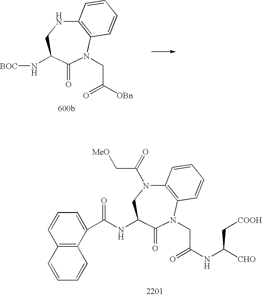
C1(C(NC2CN(C(=O)C[MeO])C3=C(N(CC(=O)NC([CHO])C[COOH])C2=O)C=CC=C3)=O)=CC=CC2=C1C=CC=C2.C12=C(N(CC(=O)[OBn])C(=O)C(N[BOC])CN1)C=CC=C2
